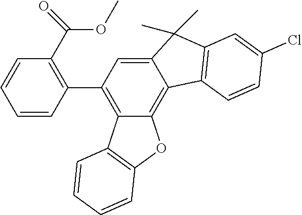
C12=CC(C3=C(C(OC)=O)C=CC=C3)=C3C(=C1C1=C(C2(C)C)C=C(Cl)C=C1)OC1=C3C=CC=C1
